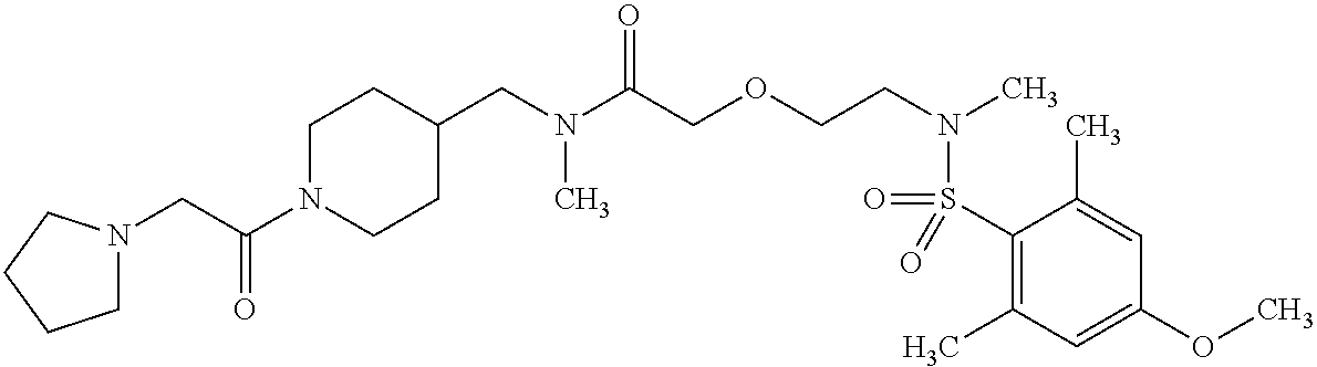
C1(S(=O)(N(CCOCC(N(CC2CCN(C(CN3CCCC3)=O)CC2)C)=O)C)=O)=C(C)C=C(OC)C=C1C
